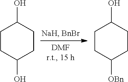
C1CC(O)CCC1O.C1CC([OBn])CCC1O
